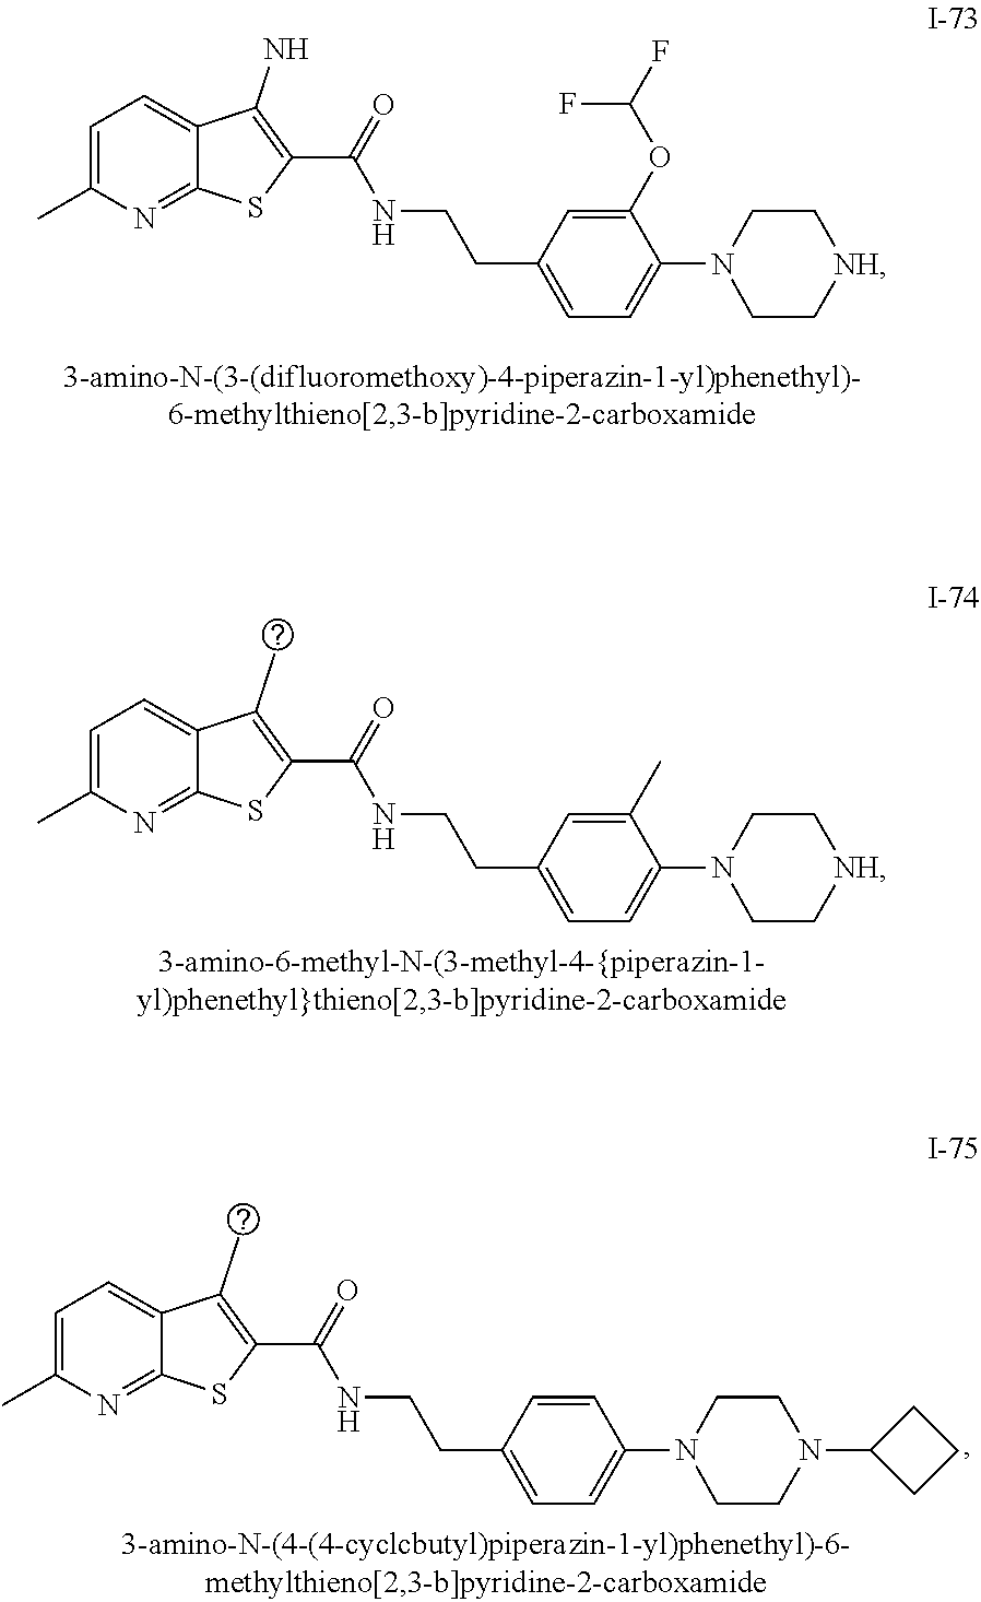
C1=C(C)N=C2C(=C1)C(N)=C(C(=O)NCCC1=CC=C(N3CC[NH]CC3)C(OC(F)F)=C1)S2.C1=C(C)N=C2C(=C1)C(C)=C(C(=O)NCCC1=CC=C(N3CC[NH]CC3)C(C)=C1)S2.C1=C(C)N=C2C(=C1)C(C)=C(C(=O)NCCC1=CC=C(N3CCN(C4CCC4)CC3)C=C1)S2
